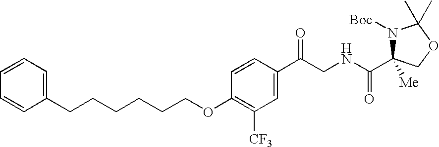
O(C1=C([CF3])C=C(C(CNC(C2([Me])N([Boc])C(C)(C)OC2)=O)=O)C=C1)CCCCCCC1=CC=CC=C1
